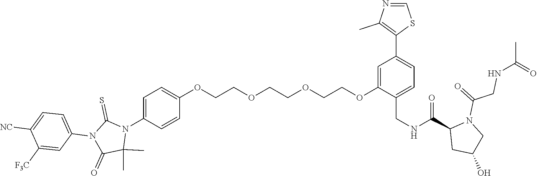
C1=C(N2C(=S)N(C3=CC=C([NC])C([F3C])=C3)C(=O)C2(C)C)C=CC(OCCOCCOCCOC2=CC(C3=C(C)N=CS3)=CC=C2CNC(=O)C2CC(O)CN2C(CNC(=O)C)=O)=C1
